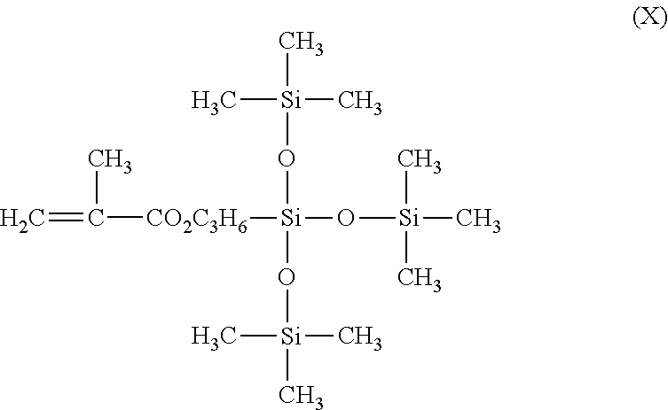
C=C(C)[CO2C3H6][Si](O[Si](C)(C)C)(O[Si](C)(C)C)O[Si](C)(C)C
